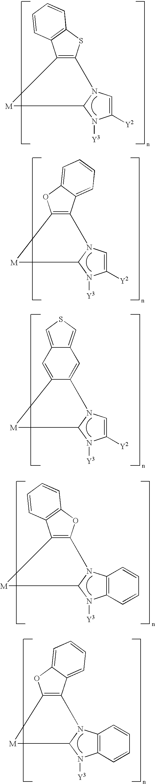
C1([Y2])=CN2C(N1[Y3])[M]C1=C2SC2=C1C=CC=C2.C1([Y2])=CN2C(N1[Y3])[M]C1=C2C2=CC=CC=C2O1.C1([Y2])=CN2C(N1[Y3])[M]C1=CC3=CSC=C3C=C21.C12=C(N3C(N1[Y3])[M]C1=C3OC3=C1C=CC=C3)C=CC=C2.C12=C(N3C(N1[Y3])[M]C1=C3C3=CC=CC=C3O1)C=CC=C2
